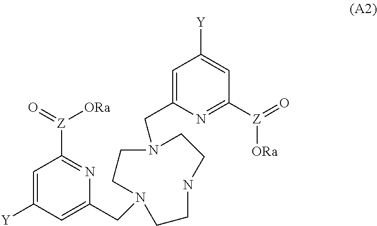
C1=C([Y])C=C(CN2CCNCCN(CC3=CC([Y])=CC([Z](=O)[ORa])=N3)CC2)N=C1[Z](=O)[ORa]
